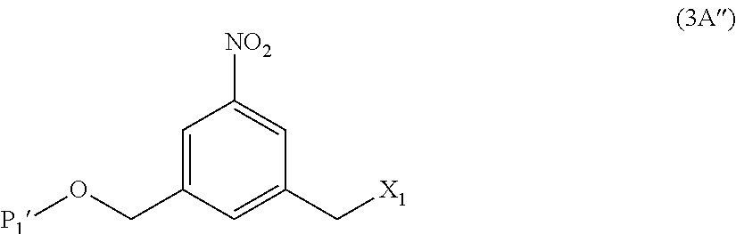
[X1]CC1=CC(CO[P1])=CC([NO2])=C1
